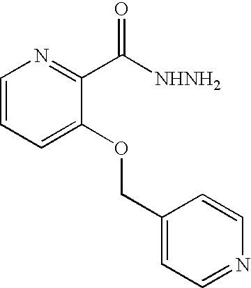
C1(COC2=CC=CN=C2C([NHNH2])=O)=CC=NC=C1
